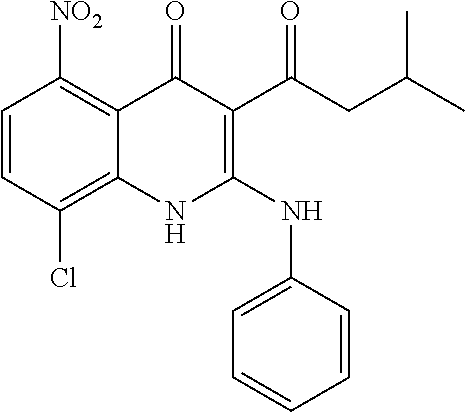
C1=CC(Cl)=C2C(=C1[NO2])C(=O)C(C(CC(C)C)=O)=C(NC1=CC=CC=C1)N2
